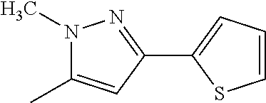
N1(C)C(C)=CC(C2=CC=CS2)=N1
